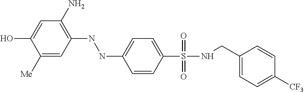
C1([Me])=CC(NNC2=CC=C(S(NCC3=CC=C([CF3])C=C3)(=O)=O)C=C2)=C(N)C=C1O
